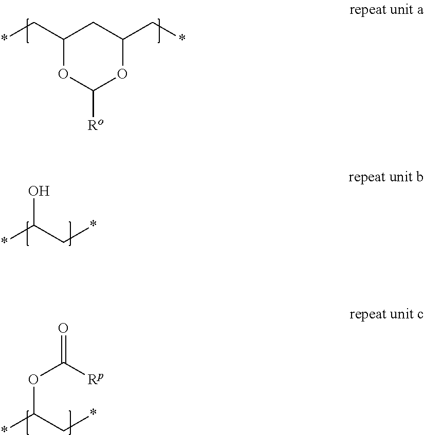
C1(C*)OC([Ro])OC(C*)C1.*C(C*)O.*C(C*)OC(=O)[Rp]
